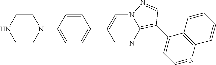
C1CN(C2=CC=C(C3=CN4C(=C(C5=CC=NC6=C5C=CC=C6)C=N4)N=C3)C=C2)CCN1
